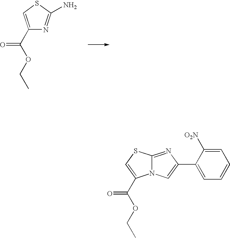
C1(C(OCC)=O)=CSC(N)=N1.C(OCC)(=O)C1=CSC2=NC(C3=CC=CC=C3[O2N])=CN21
